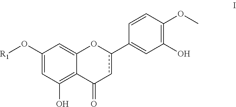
C1(O[R1])=CC(O)=C2C(=C1)Oc(C1=CC(O)=C(OC)C=C1)cC2=O
